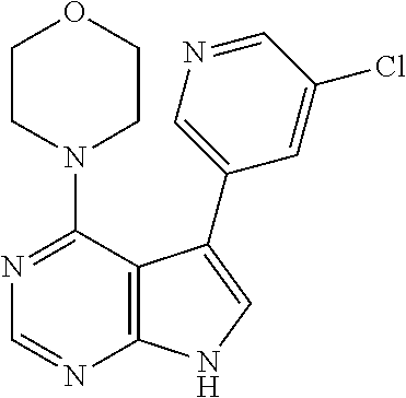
N1(C2=NC=NC3=C2C(C2=CN=CC(Cl)=C2)=CN3)CCOCC1
